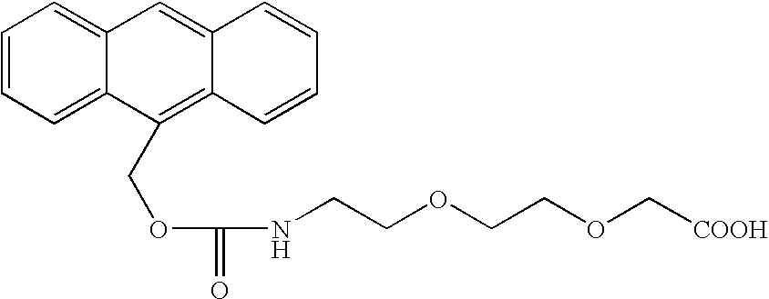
C1=CC=C2C(=C1)C=C1C(=C2COC(=O)NCCOCCOC[COOH])C=CC=C1
